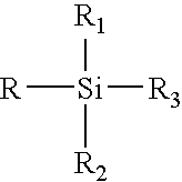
[R][Si]([R3])([R1])[R2]
